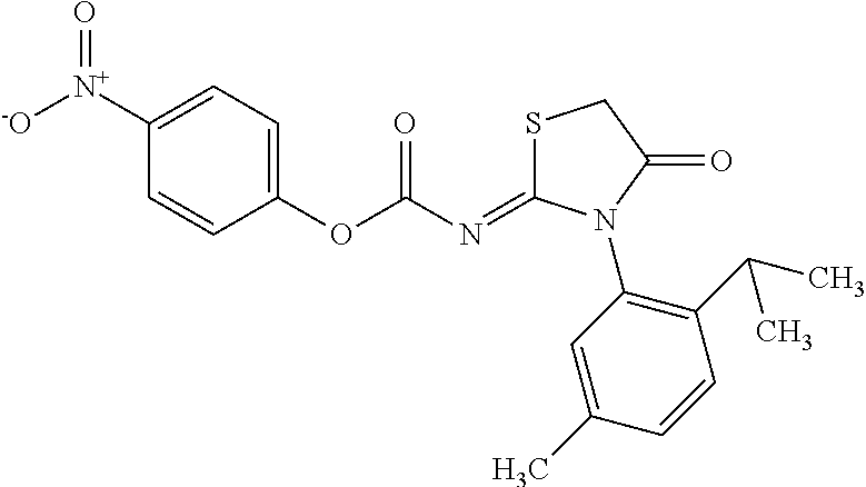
C1(N2C(=O)CSC2=NC(OC2=CC=C([N+]([-O])=O)C=C2)=O)=C(C(C)C)C=CC(C)=C1
